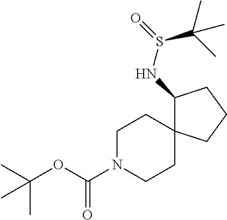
C(OC(N1CCC2(CC1)C(NS(=O)C(C)(C)C)CCC2)=O)(C)(C)C
